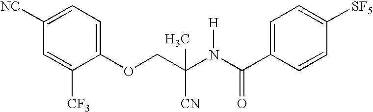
C1(OCC(N(C(C2=CC=C([SF5])C=C2)=O)[H])(C)[CN])=CC=C([NC])C=C1[CF3]
